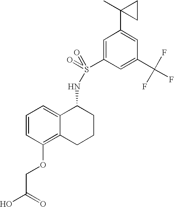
C1=CC(OCC(O)=O)=C2C(=C1)C(NS(C1=CC(C3(C)CC3)=CC(C(F)(F)F)=C1)(=O)=O)CCC2
